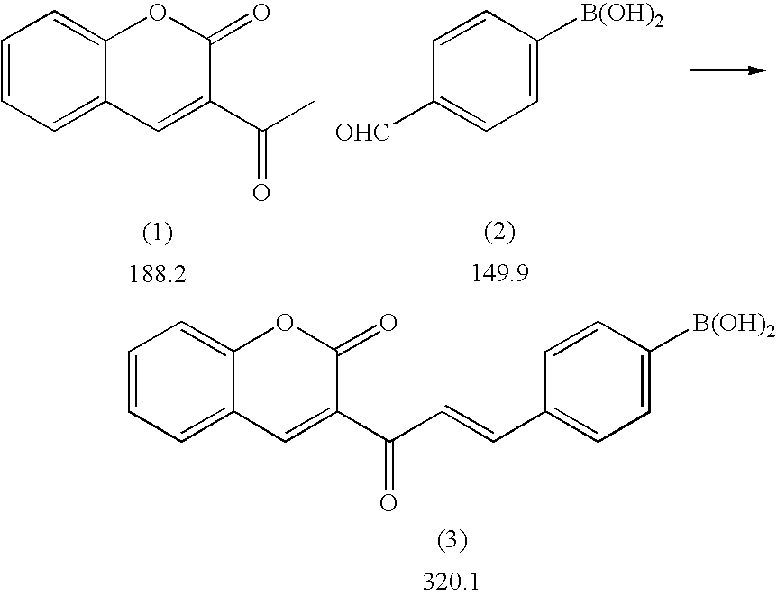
C1=CC=C2C(=C1)OC(=O)C(C(C)=O)=C2.C1([OHC])=CC=C([B(OH)2])C=C1.C1=CC=C2C(=C1)OC(=O)C(C(C=CC1=CC=C([B(OH)2])C=C1)=O)=C2
